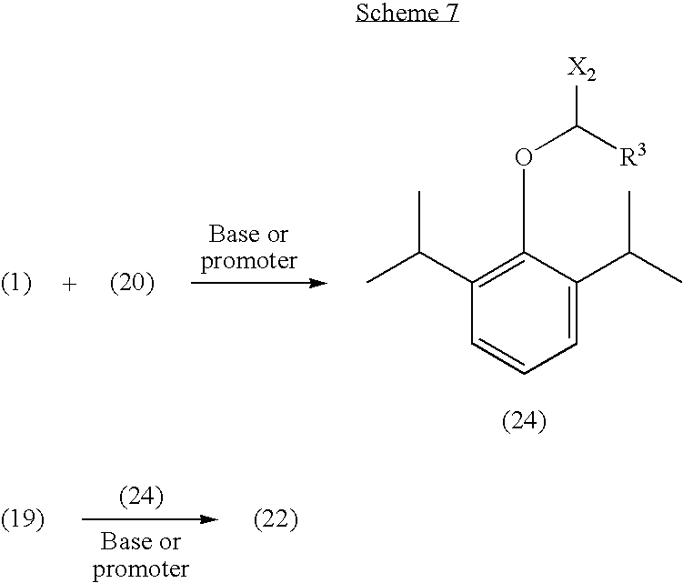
C1=CC=C(C(C)C)C(OC([X2])[R3])=C1C(C)C
